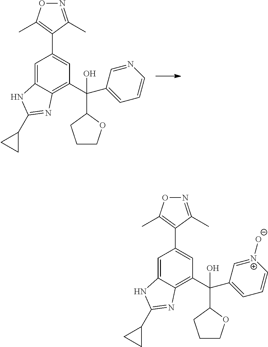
C1=C2C(=C(C(C3=CC=CN=C3)(C3CCCO3)O)C=C1C1=C(C)ON=C1C)N=C(C1CC1)N2.C1=C2C(=C(C(C3=CC=C[N+]([O-])=C3)(C3CCCO3)O)C=C1C1=C(C)ON=C1C)N=C(C1CC1)N2
